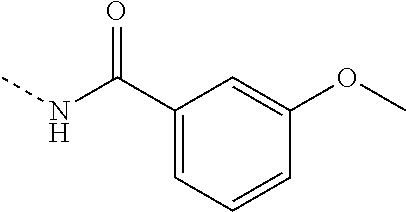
CNC(C1=CC=CC(OC)=C1)=O
